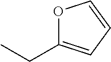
O1C(CC)=CC=C1
